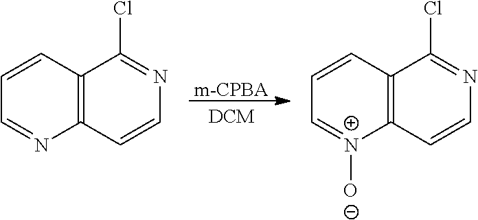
C1=CC2=C(N=C1)C=CN=C2Cl.C1=CC2=C([N+]([O-])=C1)C=CN=C2Cl.[m-CPBA]
